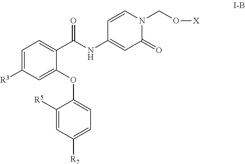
C1=C([R3])C=C(OC2=CC=C([R7])C=C2[R5])C(C(NC2=CC(=O)N(CO[X])C=C2)=O)=C1
